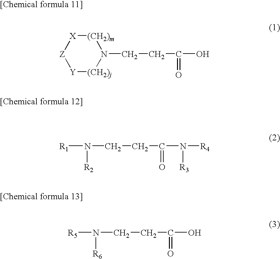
[Y]1[(CH2)j]N(CCC(O)=O)[(CH2)m][X][Z]1.[R1]N(CCC(N([R4])[R3])=O)[R2].[R5]N(CCC(O)=O)[R6]
